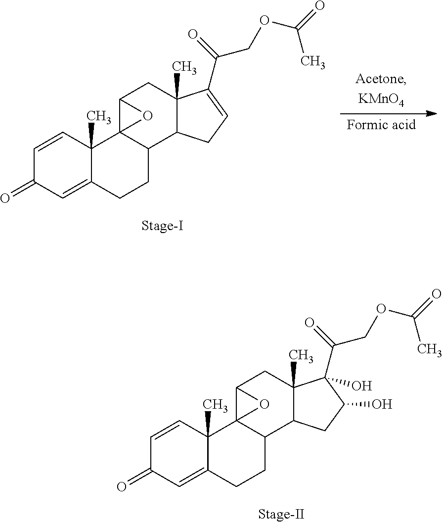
C1=CC2(C)C(=CC1=O)CCC1C23C(CC2(C)C1CC(O)C2(C(=O)COC(C)=O)O)O3.C1=CC2(C)C(=CC1=O)CCC1C23C(CC2(C)C1CC=C2C(=O)COC(C)=O)O3
